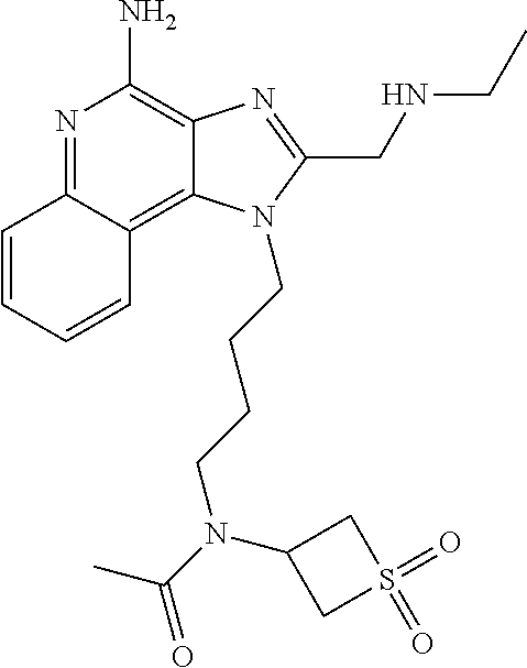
N1=C2C(=C3C(=C1N)N=C(CNCC)N3CCCCN(C(=O)C)C1CS(=O)(=O)C1)C=CC=C2
